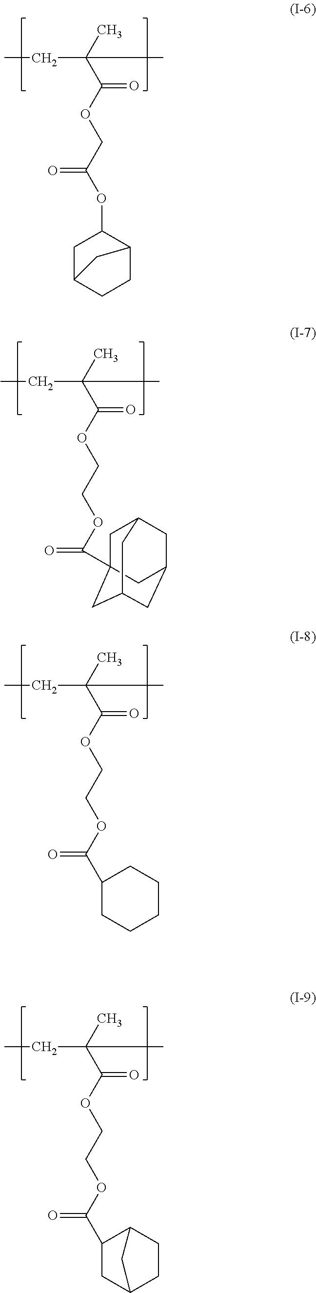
C(C(C)(C(OCC(OC1CC2CCC1C2)=O)=O)C)C.C(C(C)(C(OCCOC(=O)C12CC3CC(CC(C1)C3)C2)=O)C)C.C(C(C)(C(OCCOC(C1CCCCC1)=O)=O)C)C.C(C(C)(C(OCCOC(C1CC2CCC1C2)=O)=O)C)C
